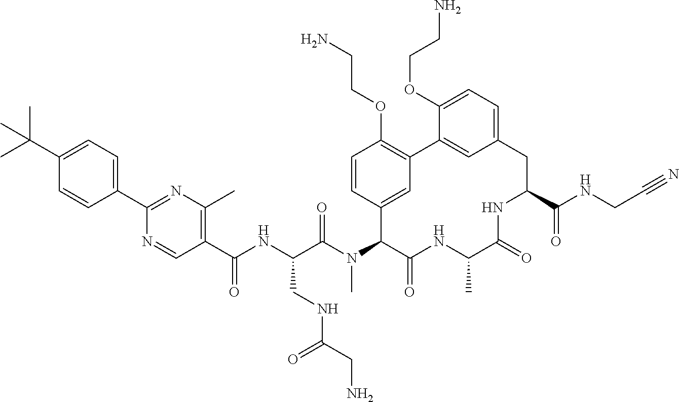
C(C(N(C1C(=O)NC(C)C(=O)NC(C(NCC#N)=O)CC2=CC=C(OCCN)C(=C2)C2=C(OCCN)C=CC1=C2)C)=O)(NC(C1=C(C)N=C(C2=CC=C(C(C)(C)C)C=C2)N=C1)=O)CNC(CN)=O
